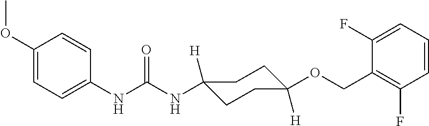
C1(NC(NC2([H])CCC([H])(OCC3=C(F)C=CC=C3F)CC2)=O)=CC=C(OC)C=C1
